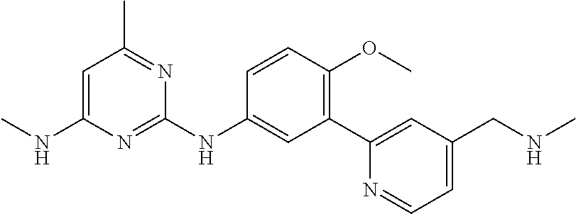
C1=C(NC)N=C(NC2=CC(C3=CC(CNC)=CC=N3)=C(OC)C=C2)N=C1C
